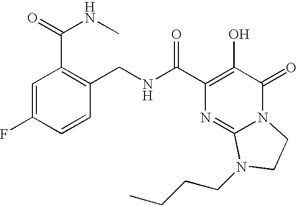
N(C(C1=C(O)C(=O)N2C(=N1)N(CCCC)CC2)=O)CC1=C(C(NC)=O)C=C(F)C=C1
